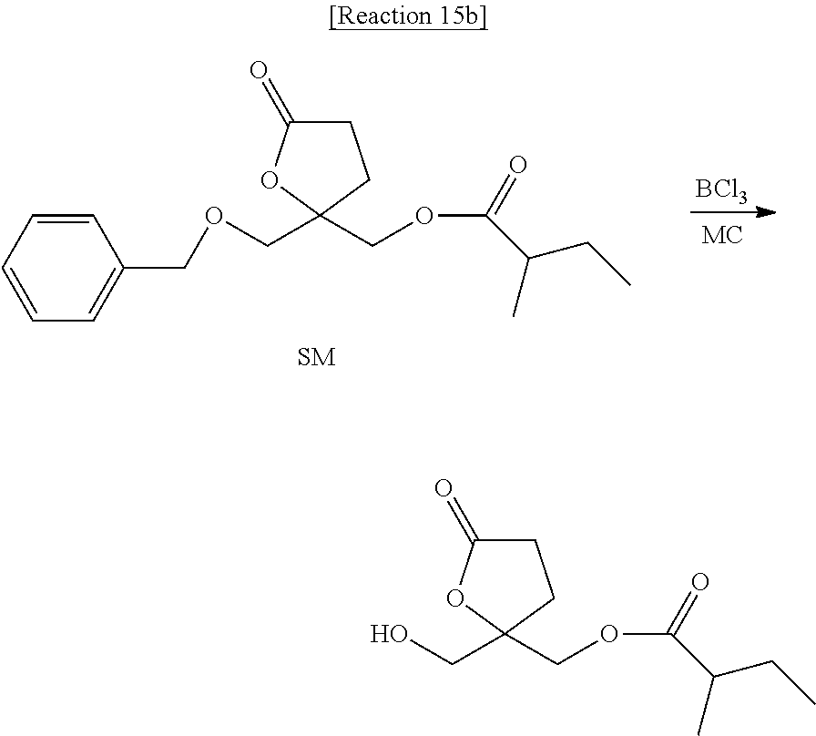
OCC1(COC(=O)C(C)CC)CCC(=O)O1.C1=CC=CC=C1COCC1(COC(=O)C(C)CC)CCC(=O)O1.[BCl3]
